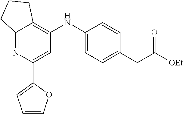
C1=COC(C2=CC(NC3=CC=C(CC([OEt])=O)C=C3)=C3C(=N2)CCC3)=C1
